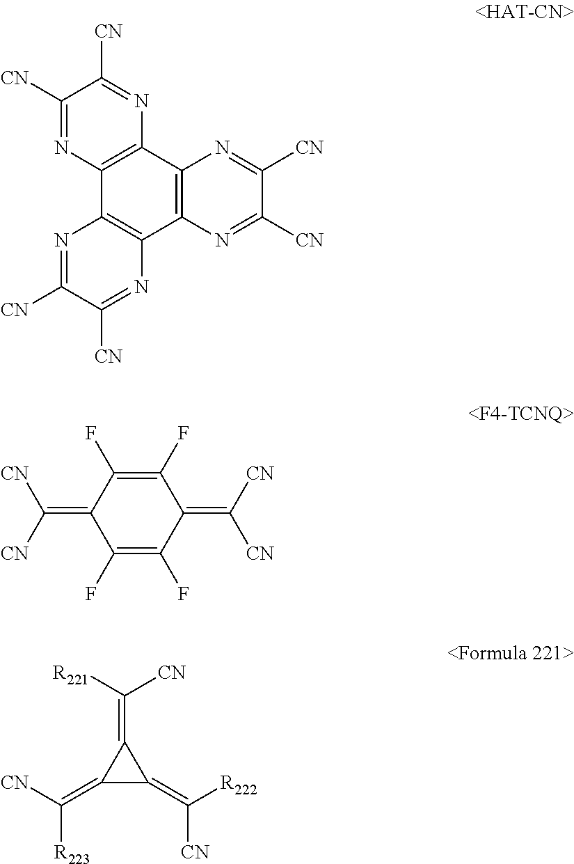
C1([CN])=NC2=C(N=C1[CN])C1=C(C3=C2N=C([CN])C([CN])=N3)N=C([CN])C([CN])=N1.C1(F)=C(F)C(=C([CN])[CN])C(F)=C(F)C1=C([CN])[CN].C1(=C([CN])[R223])C(=C([CN])[R222])C1=C([CN])[R221]
